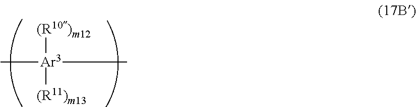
C[Ar3]([(R10)m12])([(R11)m13])C
